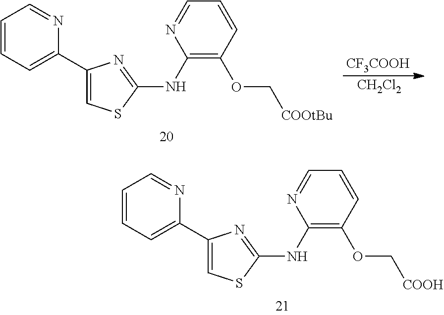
C1=CC=C(C2=CSC(NC3=C(OC[COOtBu])C=CC=N3)=N2)N=C1.[CF3COOH].[CH2Cl2].C1=CC=C(C2=CSC(NC3=C(OC[COOH])C=CC=N3)=N2)N=C1
